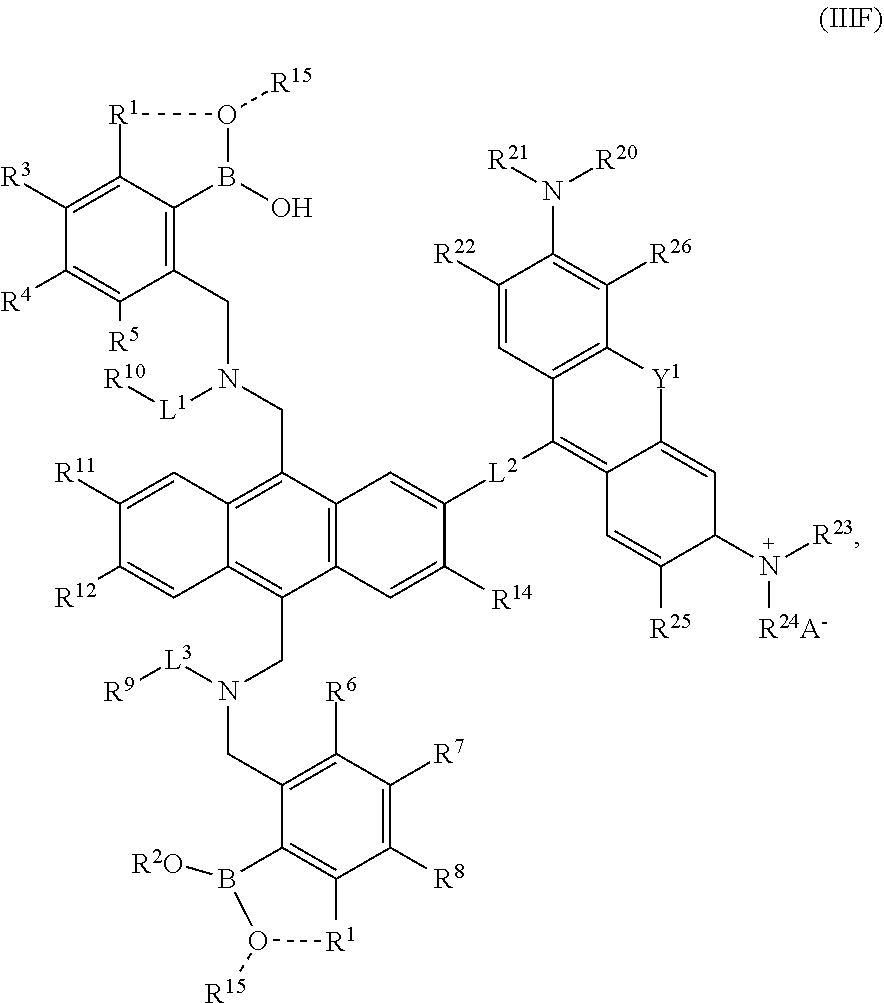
C1([R3])=C2C(=C(CN(CC3=C4C(=C(CN(CC5=C([R6])C([R7])=C([R8])C6=C5B([R2O])O([R15])[R1]6)[L3][R9])C5=C3C=C([L2]C3=C6C(=CC(N([R24A-])[R23])C([R25])=C6)[Y1]C6=C3C=C([R22])C(N([R20])[R21])=C6[R26])C([R14])=C5)C=C([R12])C([R11])=C4)[L1][R10])C([R5])=C1[R4])B(O)O([R15])[R1]2
